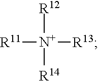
[R11][N+]([R12])([R14])[R13]
